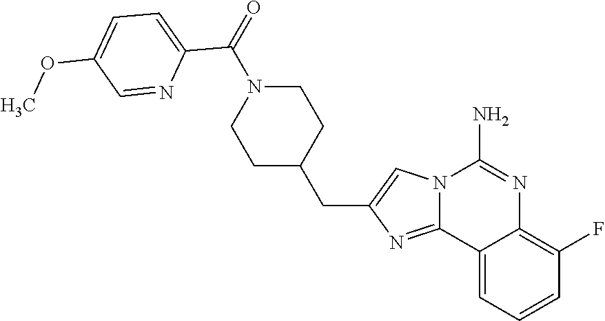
C12=CC=CC(F)=C1N=C(N)N1C2=NC(CC2CCN(C(=O)C3=CC=C(OC)C=N3)CC2)=C1
